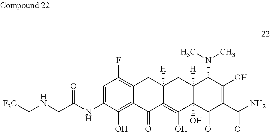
C1=C(NC(CNC[F3C])=O)C(O)=C2C(=C1F)CC1([H])C(=C(O)C3(O)C([H])(C1)C(N(C)C)C(O)=C(C(N)=O)C3=O)C2=O
